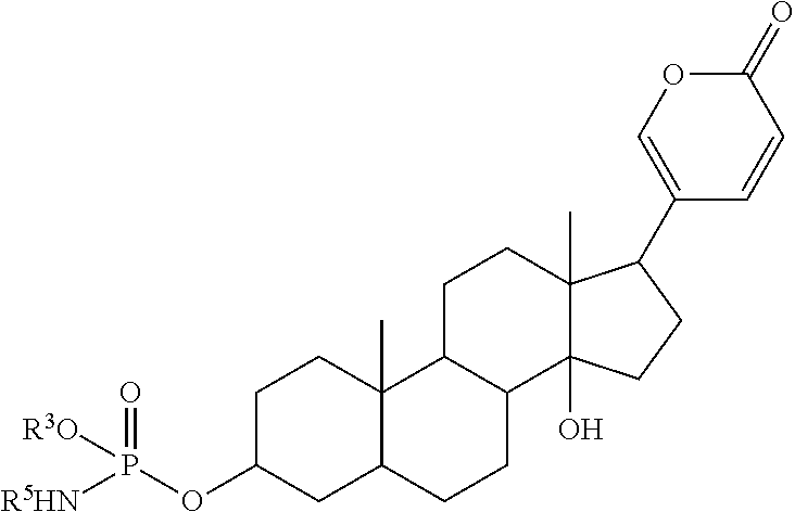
C1C(OP([R3O])(=O)[R5HN])CC2C(C)(C1)C1C(CC2)C2(O)C(C)(CC1)C(C1=COC(=O)C=C1)CC2
